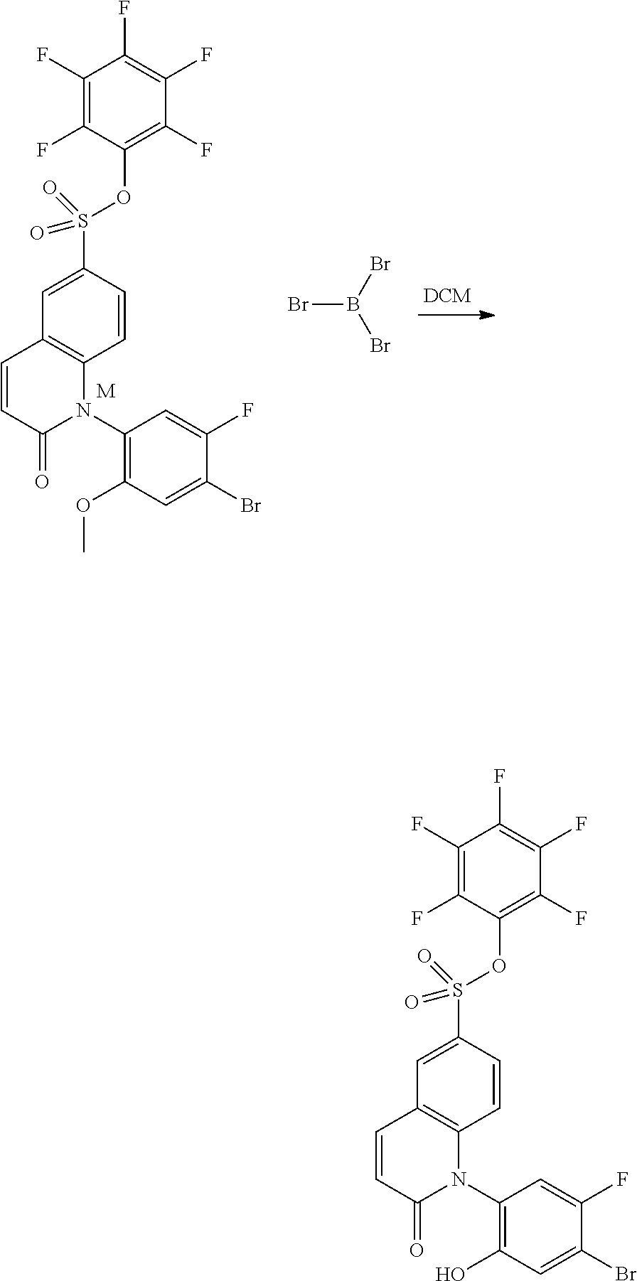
O(S(C1=CC2=C(C=C1)N(C1=C(OC)C=C(Br)C(F)=C1)C(=O)C=C2)(=O)=O)C1=C(F)C(F)=C(F)C(F)=C1F.[M].BrB(Br)Br.O(S(C1=CC2=C(C=C1)N(C1=C(O)C=C(Br)C(F)=C1)C(=O)C=C2)(=O)=O)C1=C(F)C(F)=C(F)C(F)=C1F
